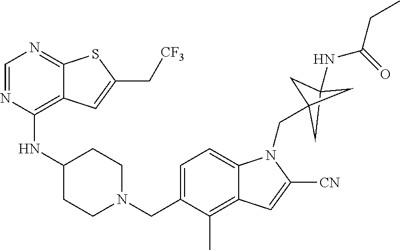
C1=NC(NC2CCN(CC3=CC=C4C(=C3C)C=C([CN])N4CC34CC(NC(CC)=O)(C3)C4)CC2)=C2C(=N1)SC(C[CF3])=C2
